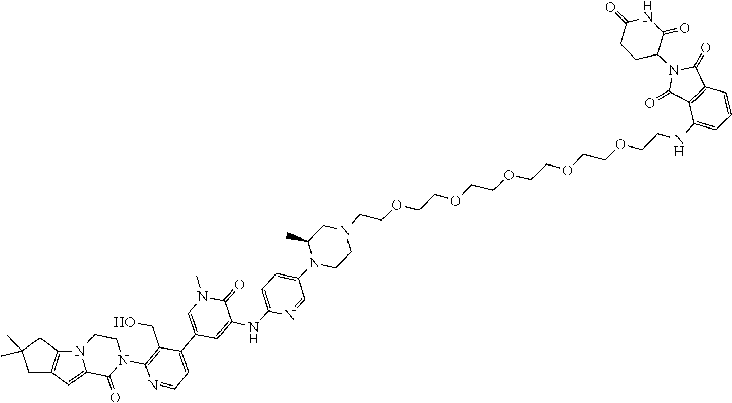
N12CCN(C3=C(CO)C(C4=CN(C)C(=O)C(NC5=CC=C(N6CCN(CCOCCOCCOCCOCCOCCNC7=CC=CC8=C7C(=O)N(C7CCC(=O)NC7=O)C8=O)CC6C)C=N5)=C4)=CC=N3)C(=O)C1=CC1=C2CC(C)(C)C1
